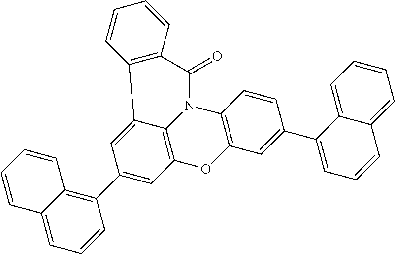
O1C2=C(N3C4=C1C=C(C1=C5C(=CC=C1)C=CC=C5)C=C4C1=C(C3=O)C=CC=C1)C=CC(C1=CC=CC3=CC=CC=C13)=C2
